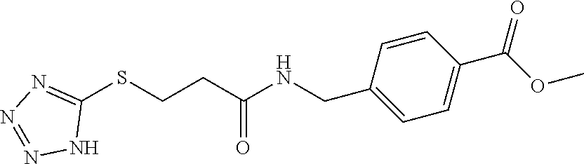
C1(SCCC(NCC2=CC=C(C(OC)=O)C=C2)=O)=NN=NN1
